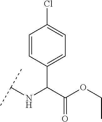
C1(C(C(OCC)=O)NC(C)C)=CC=C(Cl)C=C1
